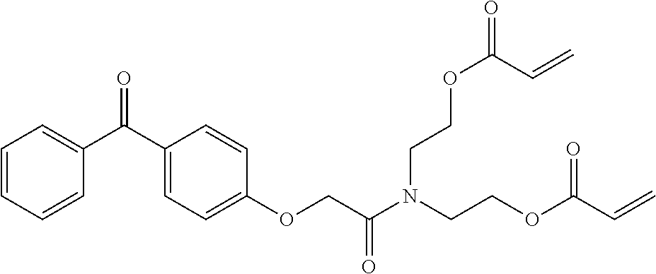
C1=CC=CC(C(C2=CC=C(OCC(N(CCOC(C=C)=O)CCOC(=O)C=C)=O)C=C2)=O)=C1
